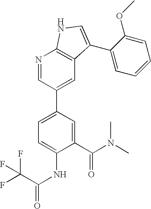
C1(C(N(C)C)=O)=CC(C2=CC3=C(N=C2)NC=C3C2=CC=CC=C2OC)=CC=C1NC(C(F)(F)F)=O
